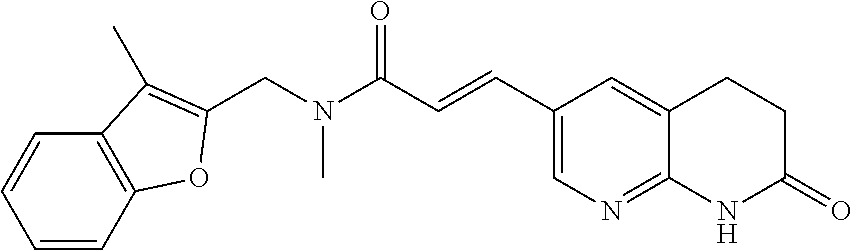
C12=CC(C=CC(N(C)CC3=C(C)C4=C(C=CC=C4)O3)=O)=CN=C1NC(=O)CC2
